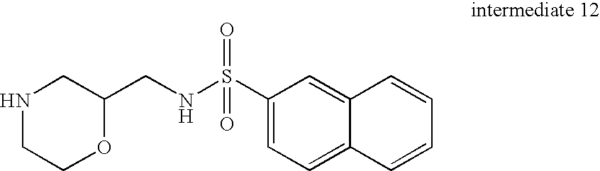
C1NCC(CNS(C2=CC=C3C=CC=CC3=C2)(=O)=O)OC1
